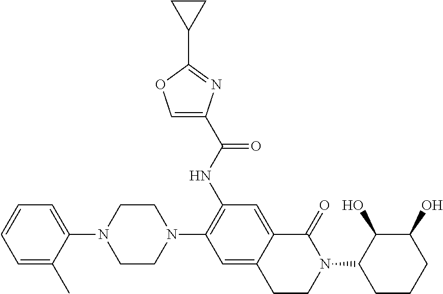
C1=C(C)C(N2CCN(C3=C(NC(C4=COC(C5CC5)=N4)=O)C=C4C(=C3)CCN(C3CCCC(O)C3O)C4=O)CC2)=CC=C1
